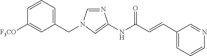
N1=CN(CC2=CC=CC([F3CO])=C2)C=C1NC(C=CC1=CC=CN=C1)=O
